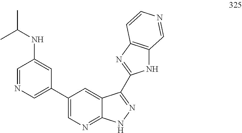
C1(C2=CN=CC(NC(C)C)=C2)=CN=C2C(=C1)C(C1=NC3=C(N1)C=NC=C3)=NN2
